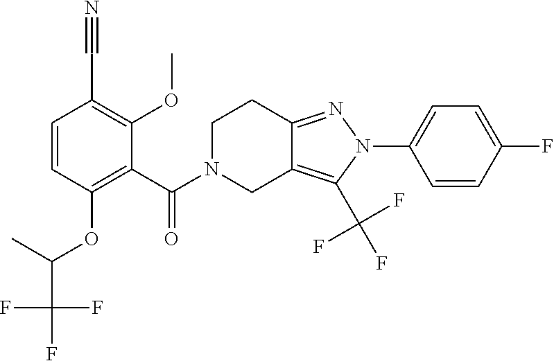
C(=O)(C1=C(OC(C)C(F)(F)F)C=CC(C#N)=C1OC)N1CC2=C(C(F)(F)F)N(C3=CC=C(F)C=C3)N=C2CC1
